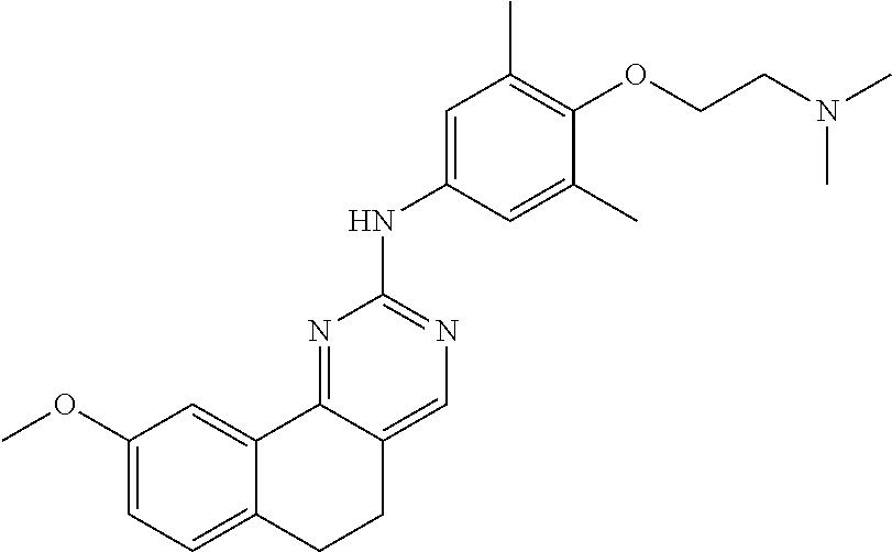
C12=NC(NC3=CC(C)=C(OCCN(C)C)C(C)=C3)=NC=C1CCC1=CC=C(OC)C=C21
